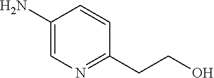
NC1=CN=C(CCO)C=C1
